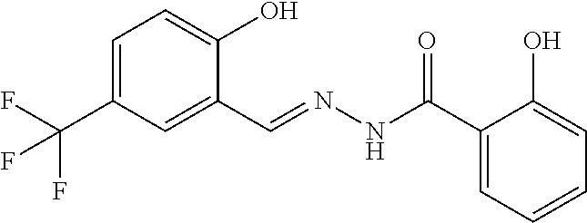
C1=C(C(F)(F)F)C=C(C=NNC(C2=CC=CC=C2O)=O)C(O)=C1
